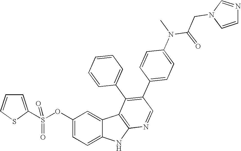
O(C1=CC=C2C(=C1)C1=C(N2)N=CC(C2=CC=C(N(C(=O)CN3C=NC=C3)C)C=C2)=C1C1=CC=CC=C1)S(=O)(C1=CC=CS1)=O
